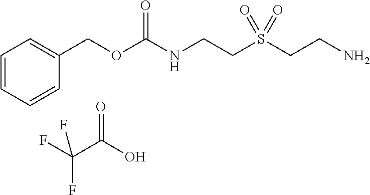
C1=CC=CC(COC(NCCS(CCN)(=O)=O)=O)=C1.O=C(O)C(F)(F)F
